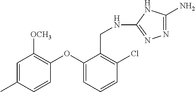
C1=C(C)C=CC(OC2=CC=CC(Cl)=C2CNC2=NN=C(N)N2)=C1[OCH3]
